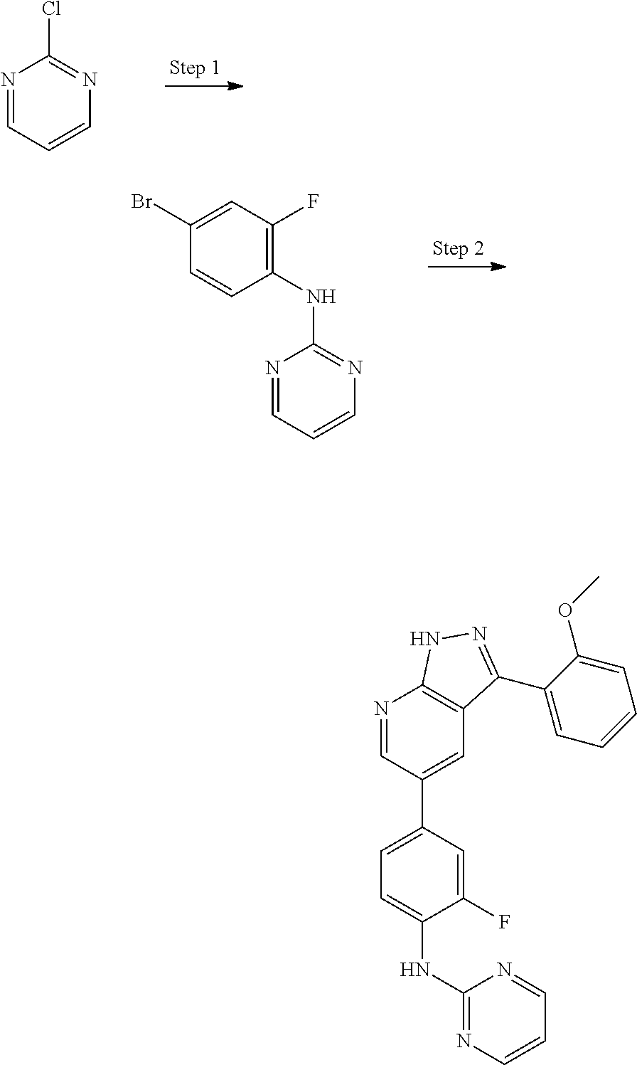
N1=CC=CN=C1Cl.C1(NC2=NC=CC=N2)=C(F)C=C(Br)C=C1.N1=CC(C2=CC=C(NC3=NC=CC=N3)C(F)=C2)=CC2=C1NN=C2C1=CC=CC=C1OC
